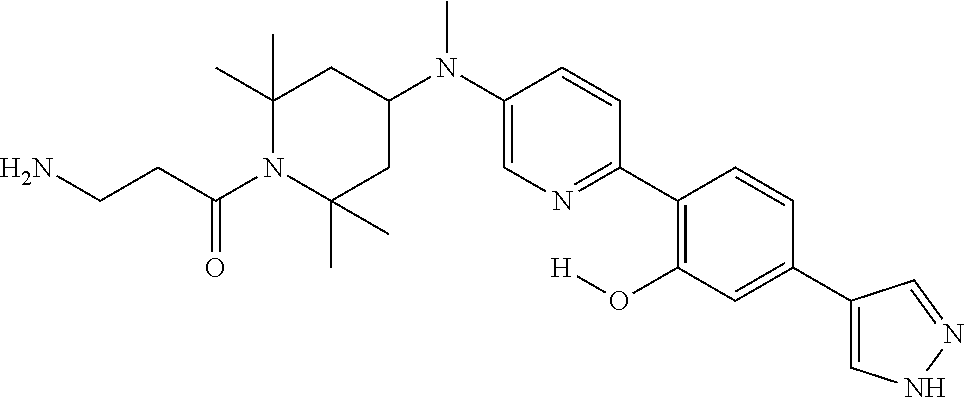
C1(C)(C)CC(N(C2=CN=C(C3=C(O[H])C=C(C4=CNN=C4)C=C3)C=C2)C)CC(C)(C)N1C(CCN)=O
